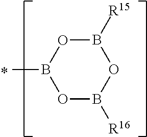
B1([R15])OB(C)OB([R16])O1
